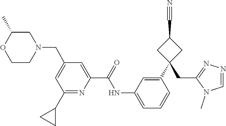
C(N1CC(C)OCC1)C1=CC(C2CC2)=NC(C(=O)NC2=CC=CC(C3(CC4=NN=CN4C)CC(C#N)C3)=C2)=C1
